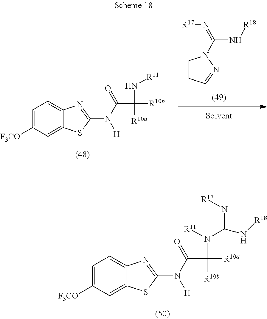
C1=CC=NN1C(N[R18])=N[R17].C1=C([F3CO])C=C2C(=C1)N=C(N(C(C([R10b])(N[R11])[R10a])=O)[H])S2.C1=C([F3CO])C=C2C(=C1)N=C(N(C(C([R10b])(N([R11])C(=N[R17])N[R18])[R10a])=O)[H])S2
